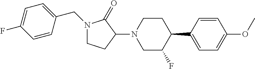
N1(CC2=CC=C(F)C=C2)CCC(N2CC(F)C(C3=CC=C(OC)C=C3)CC2)C1=O
